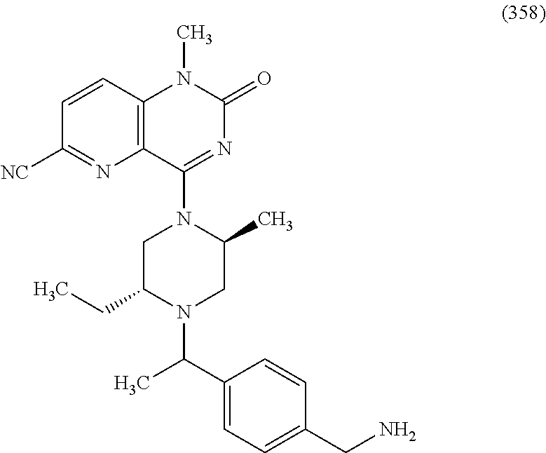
C1=C(C(C)N2C(CC)CN(C3=NC(=O)N(C)C4=C3N=C([NC])C=C4)C(C)C2)C=CC(CN)=C1
